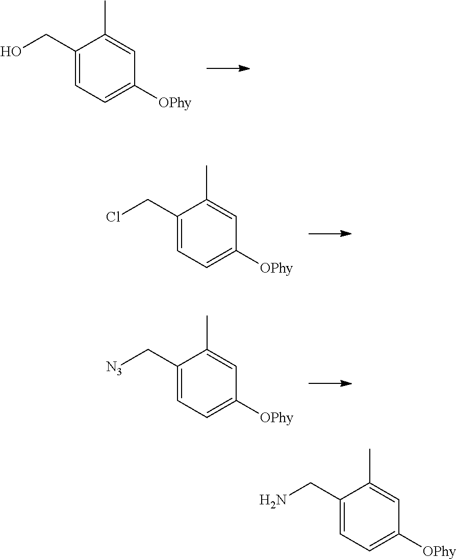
C1=C(C)C(C[N3])=CC=C1[OPhy].C1=C(C)C(CO)=CC=C1[OPhy].C1=C(C)C(CCl)=CC=C1[OPhy].C1=C(C)C(CN)=CC=C1[OPhy]
